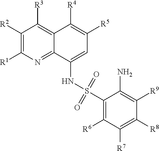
C1([R2])=C([R1])N=C2C(=C1[R3])C([R4])=C([R5])C=C2NS(C1=C([R6])C([R7])=C([R8])C([R9])=C1N)(=O)=O
